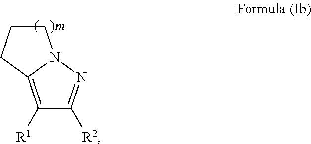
C1([R1])=C2N(N=C1[R2])CCC2
